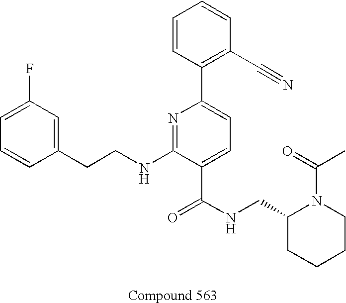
C1=CC(CCNC2=NC(C3=C(C#N)C=CC=C3)=CC=C2C(NCC2CCCCN2C(C)=O)=O)=CC(F)=C1
